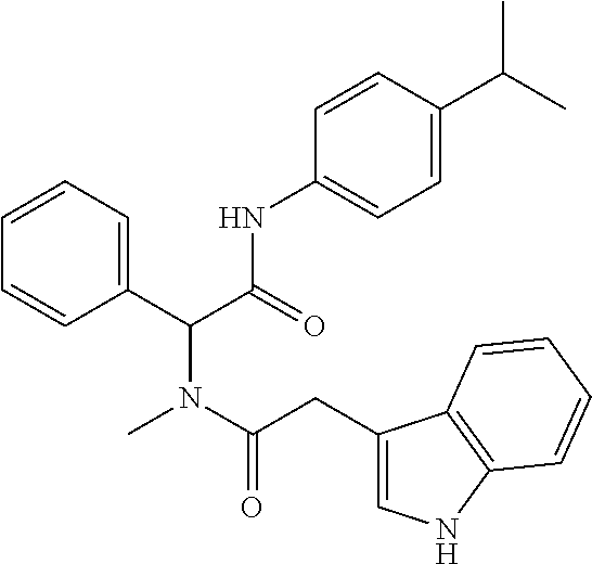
C1=CC=C(C(C(=O)NC2=CC=C(C(C)C)C=C2)N(C(CC2=CNC3=C2C=CC=C3)=O)C)C=C1
